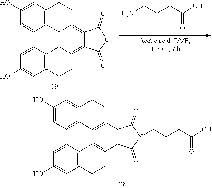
C1(O)=CC2=C(C=C1)C1=C3C(=C4C(=C1CC2)C(=O)OC4=O)CCC1=C3C=CC(O)=C1.NCCCC(O)=O.C1(O)=CC=C2C(=C1)CCC1=C2C2=C(C3=C1C(=O)N(CCCC(O)=O)C3=O)CCC1=C2C=CC(O)=C1
